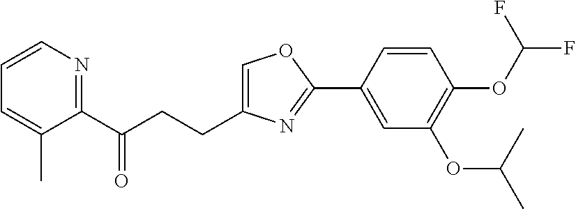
C1=C(CCC(C2=NC=CC=C2C)=O)N=C(C2=CC(OC(C)C)=C(OC(F)F)C=C2)O1
